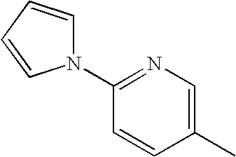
C1(N2C=CC=C2)=NC=C(C)C=C1
